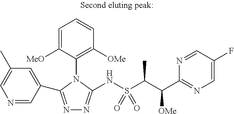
C1=C([MeO])C(N2C(C3=CC(C)=CN=C3)=NN=C2NS(C(C(C2=NC=C(F)C=N2)[OMe])C)(=O)=O)=C([OMe])C=C1
